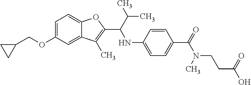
C12=CC(OCC3CC3)=CC=C1OC(C(C(C)C)NC1=CC=C(C(=O)N(CCC(O)=O)C)C=C1)=C2C
